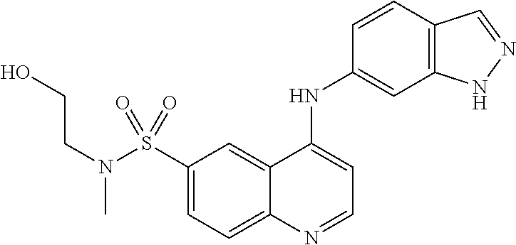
N(S(C1=CC=C2C(=C1)C(NC1=CC3=C(C=C1)C=NN3)=CC=N2)(=O)=O)(CCO)C
